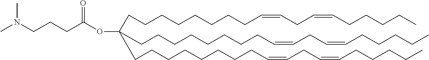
C(CCCCCCC=CCC=CCCCCC)CC(CCCCCCCCC=CCC=CCCCCC)(CCCCCCCCC=CCC=CCCCCC)OC(=O)CCCN(C)C
